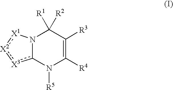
N12c([X3]:[X2]:[X1]1)N([R5])C([R4])=C([R3])C2([R1])[R2]
